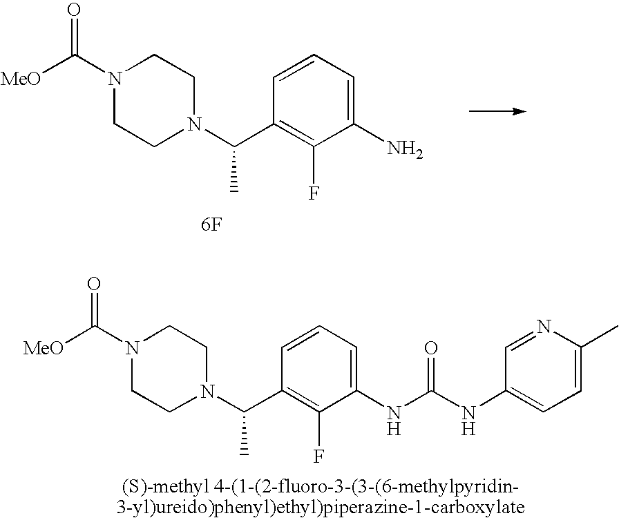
C1=CC=C(N)C(F)=C1C(N1CCN(C([MeO])=O)CC1)C.[6F].C1=CC=C(NC(=O)NC2=CC=C(C)N=C2)C(F)=C1C(N1CCN(C([MeO])=O)CC1)C
